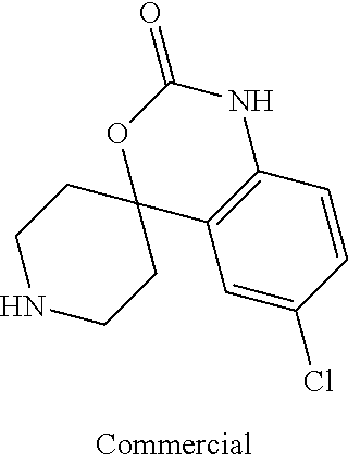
N1CCC2(CC1)C1=C(NC(=O)O2)C=CC(Cl)=C1
